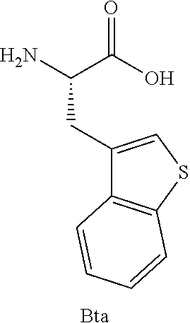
NC(C(O)=O)CC1=CSC2=C1C=CC=C2.[Bta]
